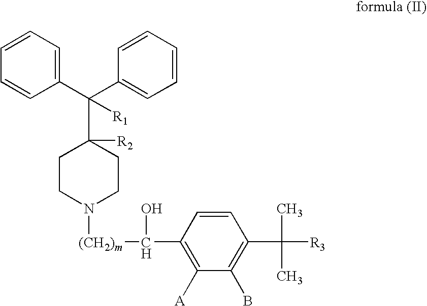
C1(C(C2=CC=CC=C2)(C2([R2])CCN([(CH2)m]C(C3=C([A])C(B)=C(C(C)(C)[R3])C=C3)O)CC2)[R1])=CC=CC=C1
